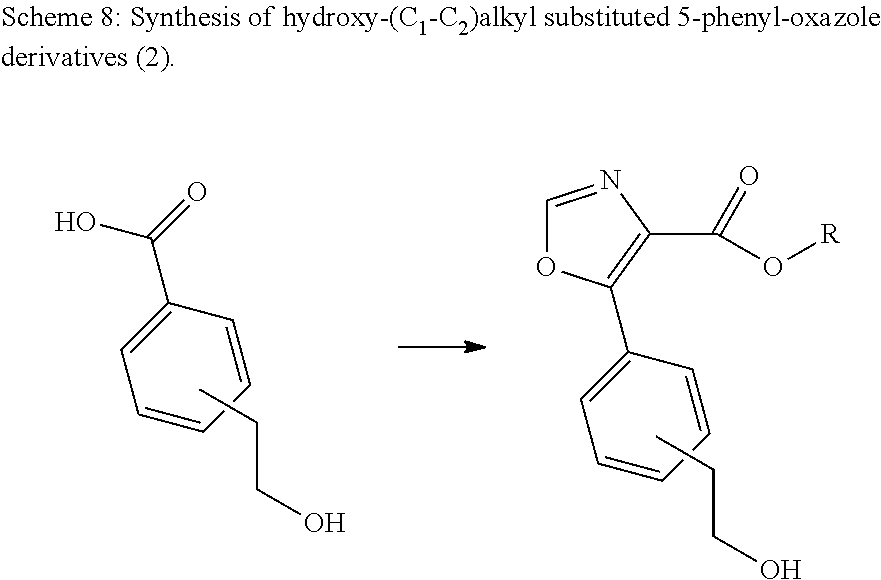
C1=CC=CC(C(=O)O)=C1.CCCO.CCCO.C1=CC=CC(C2=C(C(=O)O[R])N=CO2)=C1
